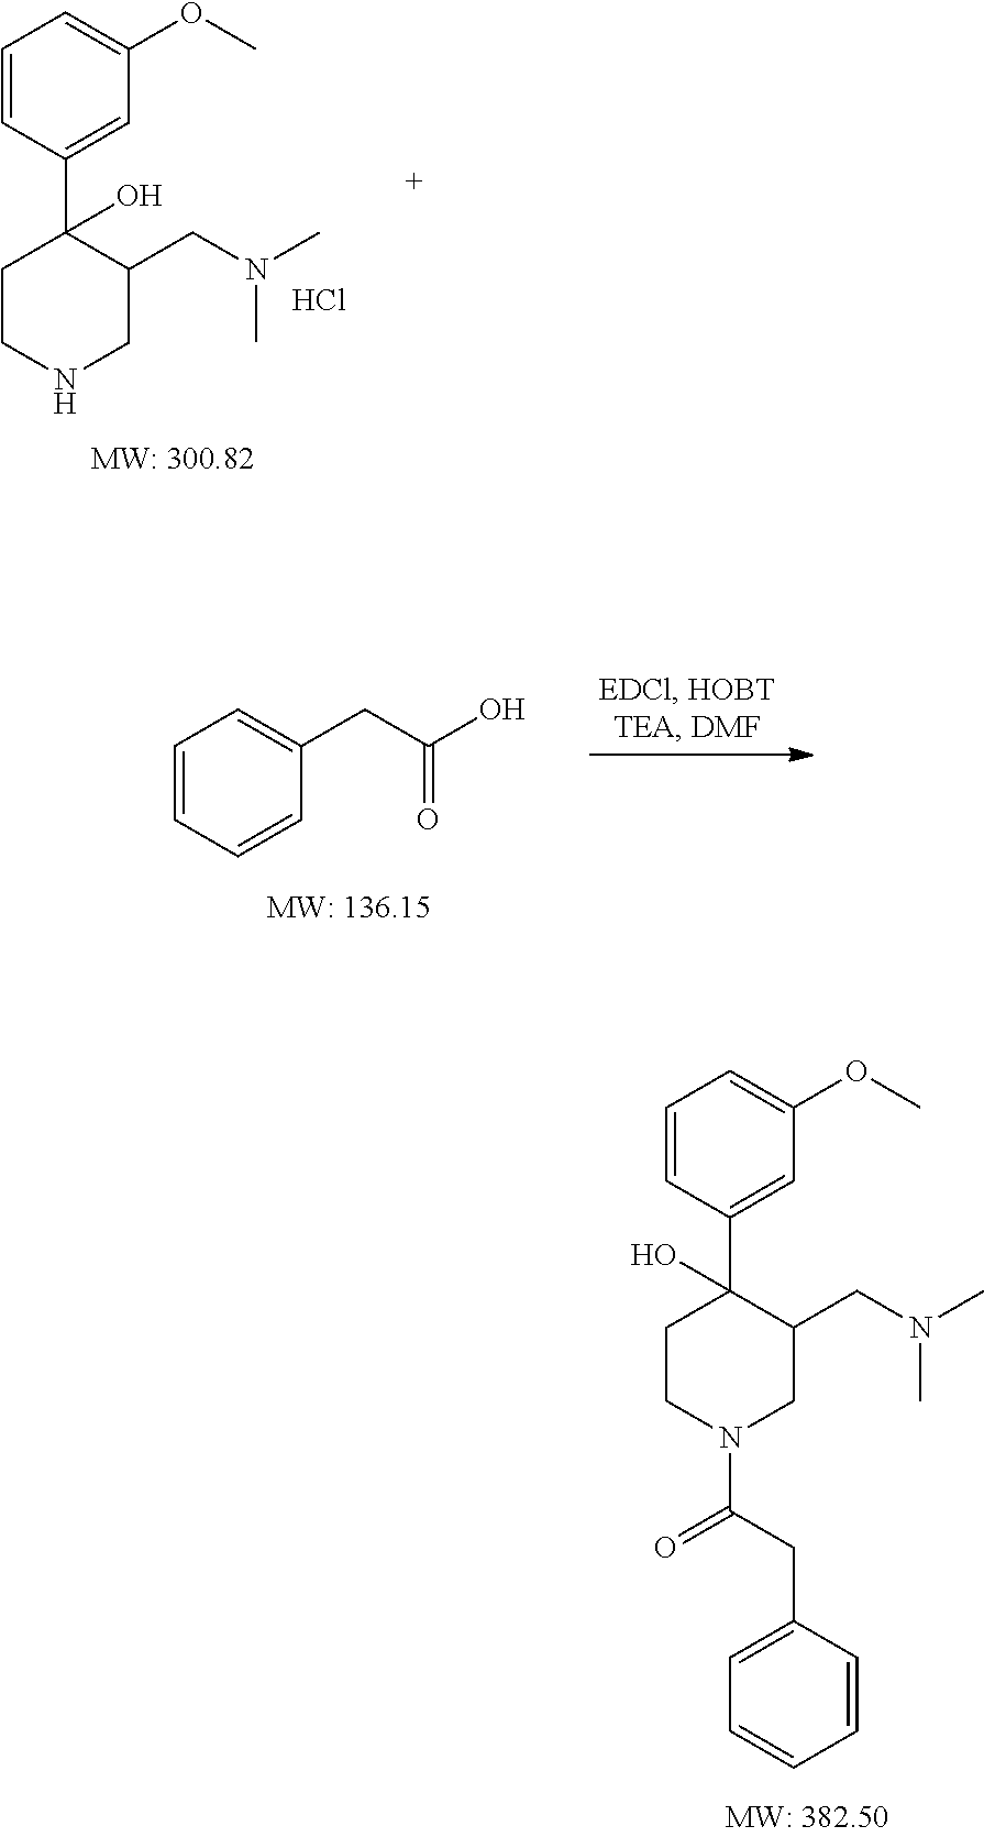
C1CNCC(CN(C)C)C1(C1=CC(OC)=CC=C1)O.Cl.C(=O)(CC1=CC=CC=C1)O.C1CN(C(CC2=CC=CC=C2)=O)CC(CN(C)C)C1(C1=CC(OC)=CC=C1)O
